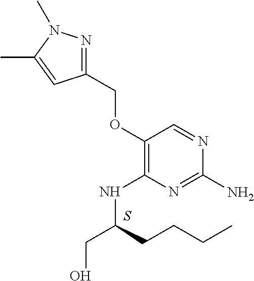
C1(N)=NC(NC(CO)CCCC)=C(OCC2=NN(C)C(C)=C2)C=N1.S
